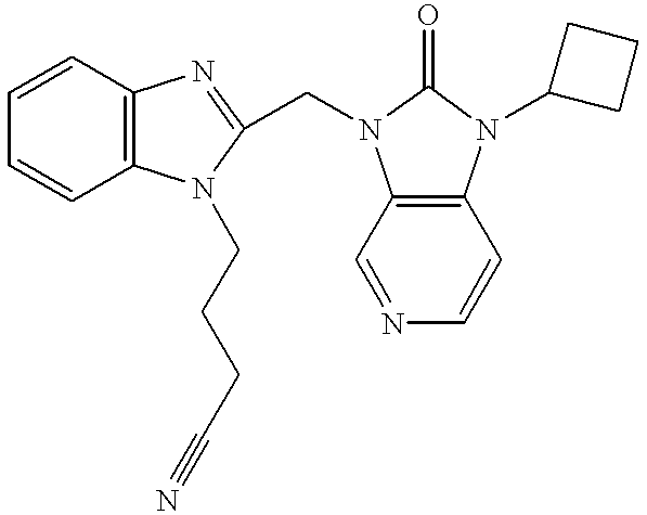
C1=CC2=C(C=C1)N(CCCC#N)C(CN1C3=C(N(C4CCC4)C1=O)C=CN=C3)=N2
